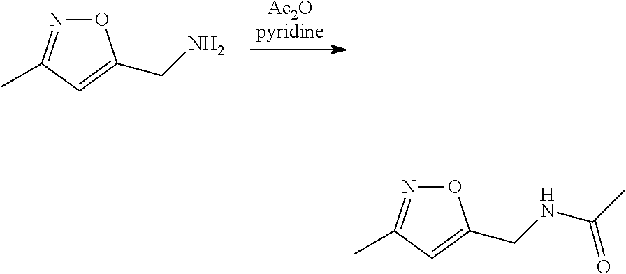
[Ac2Opyridine].C1=C(CN)ON=C1C.C(NC(C)=O)C1=CC(C)=NO1
